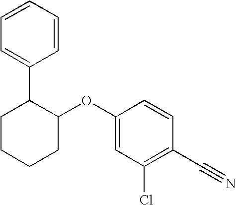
C1(OC2C(C3=CC=CC=C3)CCCC2)=CC(Cl)=C(C#N)C=C1
